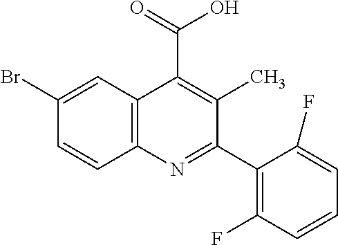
C1(Br)=CC2=C(C=C1)N=C(C1=C(F)C=CC=C1F)C(C)=C2C(=O)O
